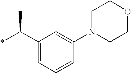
C1(C(*)C)=CC=CC(N2CCOCC2)=C1
